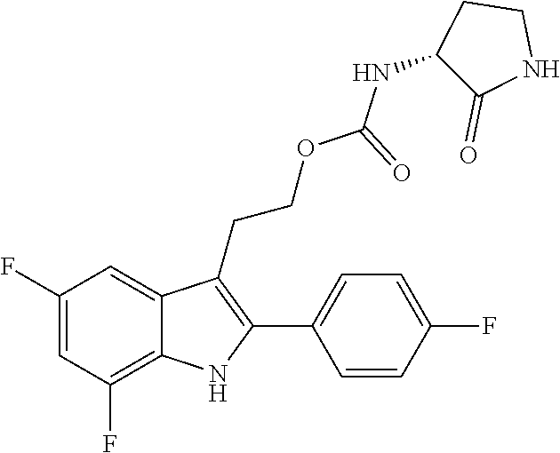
C1(F)=C2C(=CC(F)=C1)C(CCOC(NC1C(=O)NCC1)=O)=C(C1=CC=C(F)C=C1)N2
